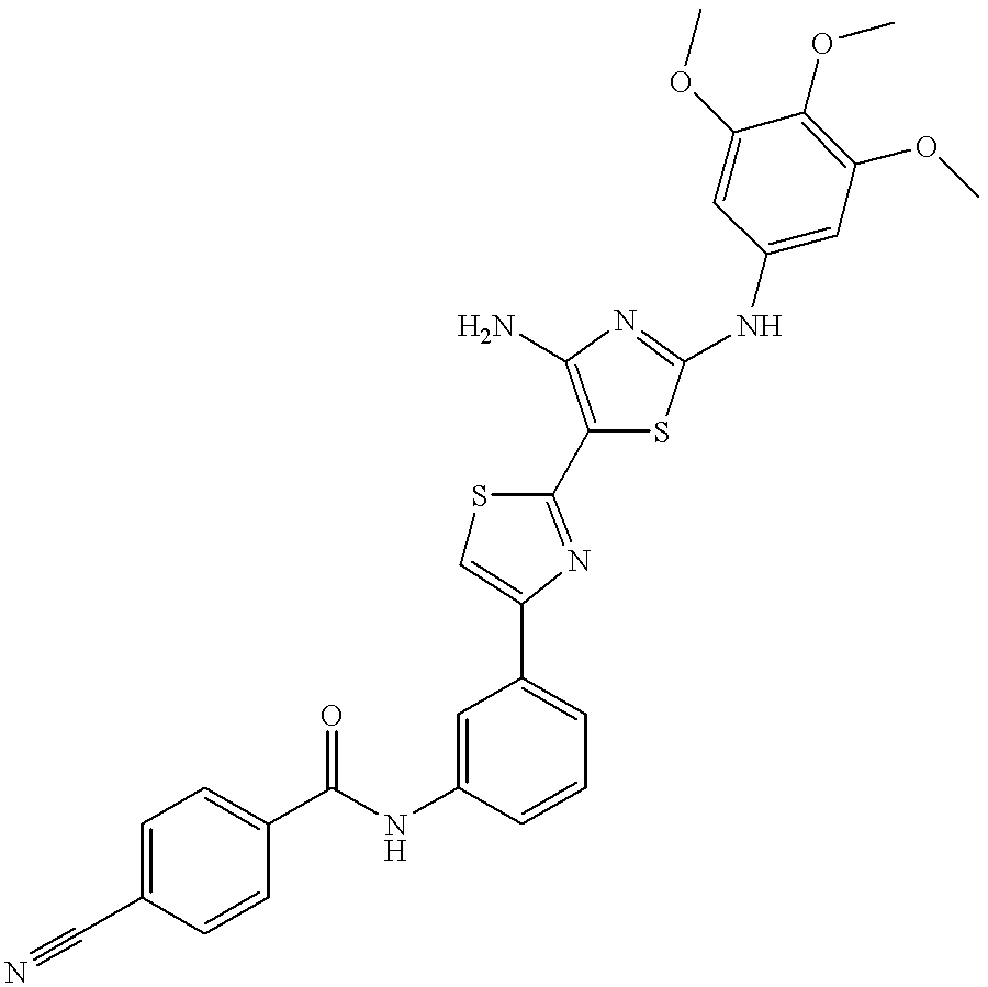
C(NC1=CC(C2=CSC(C3=C(N)N=C(NC4=CC(OC)=C(OC)C(OC)=C4)S3)=N2)=CC=C1)(=O)C1=CC=C(C#N)C=C1
